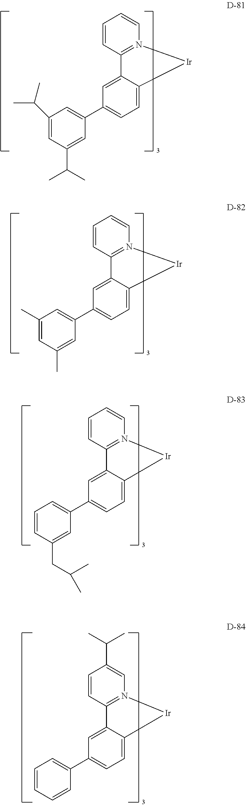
C1=C(C2=CC(C(C)C)=CC(C(C)C)=C2)C=C2C3=N(C=CC=C3)[Ir]C2=C1.C1=C(C2=CC(C)=CC(C)=C2)C=C2C3=N(C=CC=C3)[Ir]C2=C1.C1=C(C2=CC=CC(CC(C)C)=C2)C=C2C3=N(C=CC=C3)[Ir]C2=C1.C1=C(C2=CC=CC=C2)C=C2C3=N(C=C(C(C)C)C=C3)[Ir]C2=C1
